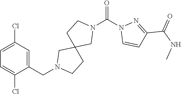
C1=C(Cl)C=C(CN2CC3(CCN(C(=O)N4C=CC(C(NC)=O)=N4)C3)CC2)C(Cl)=C1
